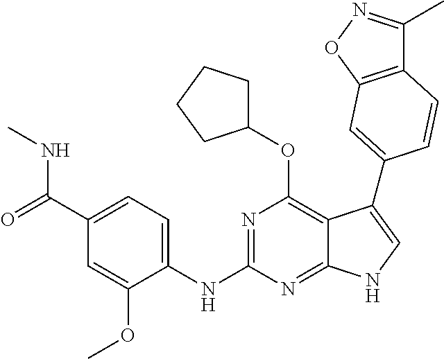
N(C1=NC(OC2CCCC2)=C2C(=N1)NC=C2C1=CC2=C(C(C)=NO2)C=C1)C1=CC=C(C(NC)=O)C=C1OC
